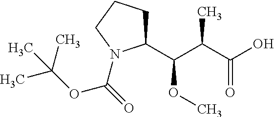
C(N1C(C(C(C(=O)O)C)OC)CCC1)(=O)OC(C)(C)C
